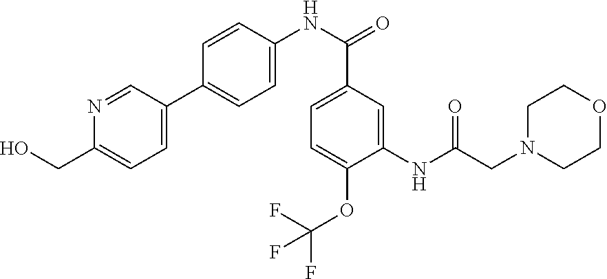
C1(NC(CN2CCOCC2)=O)=CC(C(NC2=CC=C(C3=CC=C(CO)N=C3)C=C2)=O)=CC=C1OC(F)(F)F
